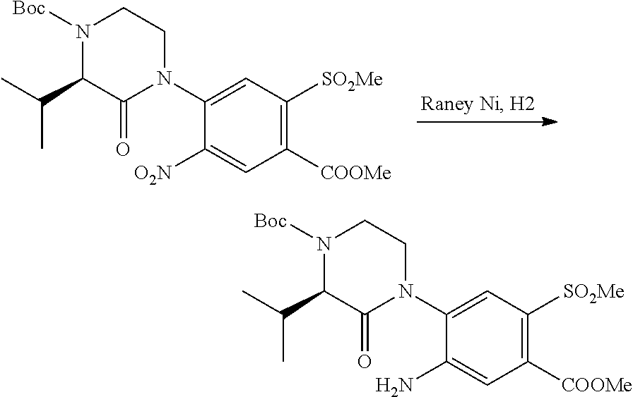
C1([COOMe])=C([SO2Me])C=C(N2CCN([Boc])C(C(C)C)C2=O)C([O2N])=C1.C1([COOMe])=C([SO2Me])C=C(N2CCN([Boc])C(C(C)C)C2=O)C(N)=C1
